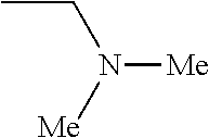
CCN([Me])[Me]
